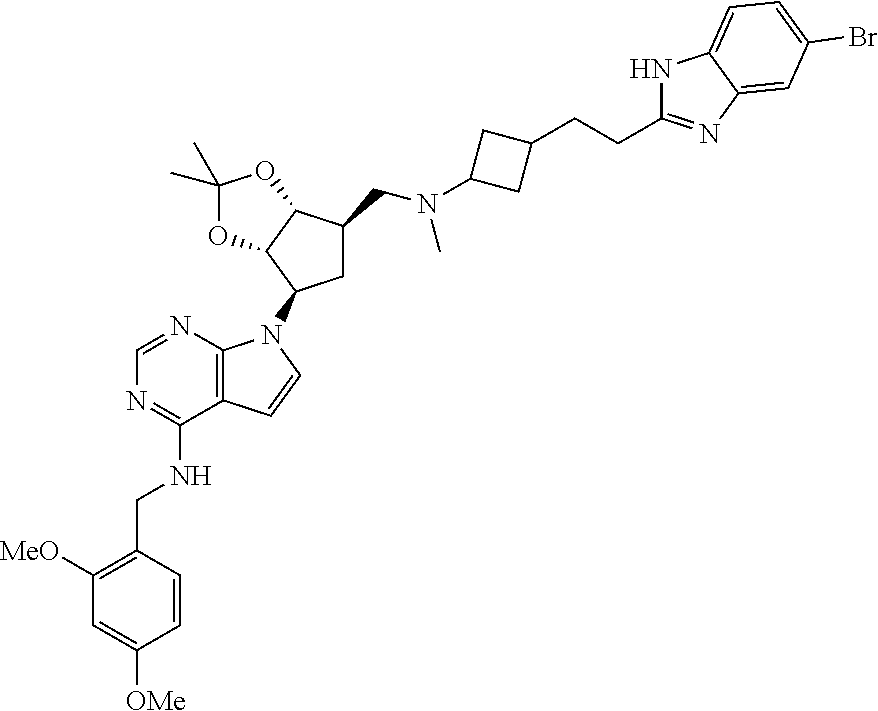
C1([MeO])=C(CNC2=NC=NC3=C2C=CN3C2CC(CN(C)C3CC(CCC4=NC5=CC(Br)=CC=C5N4)C3)C3C2OC(C)(C)O3)C=CC([OMe])=C1
